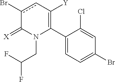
C1(C2=C([Y])cc(Br)C(=[X])N2CC(F)F)=CC=C(Br)C=C1Cl
